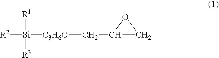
[R2][Si]([C3H6O]CC1CO1)([R1])[R3]
